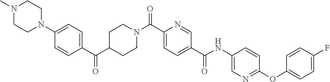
N(C(C1=CC=C(C(=O)N2CCC(C(C3=CC=C(N4CCN(C)CC4)C=C3)=O)CC2)N=C1)=O)C1=CN=C(OC2=CC=C(F)C=C2)C=C1
